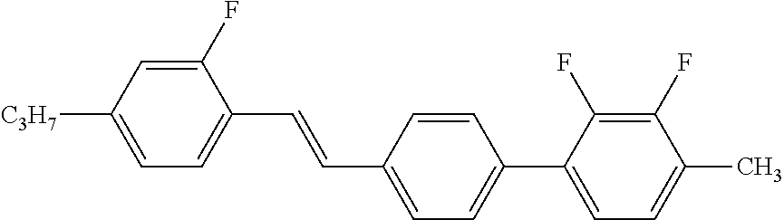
C1(F)=CC([C3H7])=CC=C1C=CC1=CC=C(C2=CC=C(C)C(F)=C2F)C=C1
